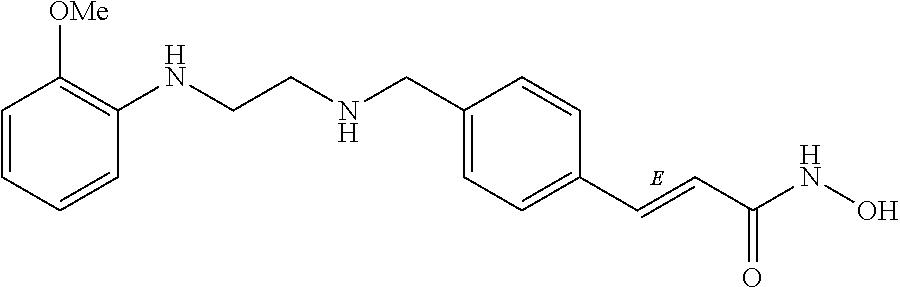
C1=C(CNCCNC2=C([OMe])C=CC=C2)C=CC(C=CC(NO)=O)=C1
